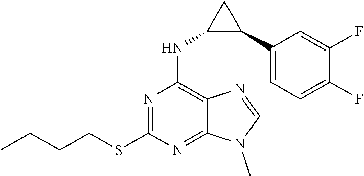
N1(C)C=NC2=C(NC3C(C4=CC=C(F)C(F)=C4)C3)N=C(SCCCC)N=C12
